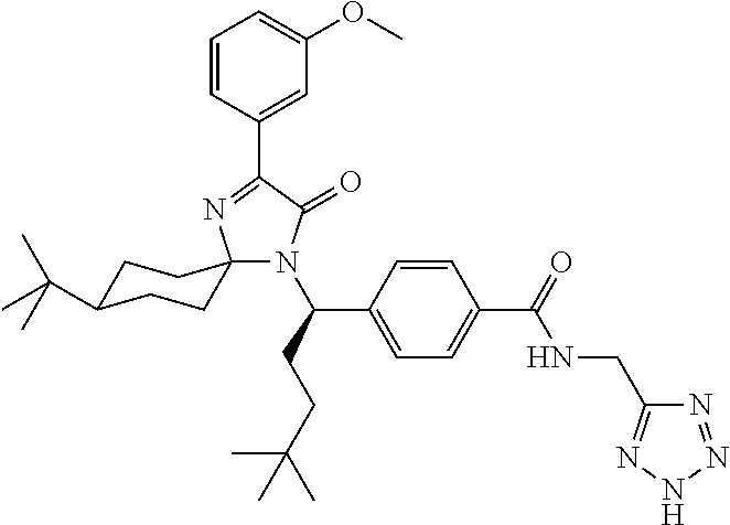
N1(C(CCC(C)(C)C)C2=CC=C(C(=O)NCC3=NNN=N3)C=C2)C(=O)C(C2=CC(OC)=CC=C2)=NC12CCC(C(C)(C)C)CC2
